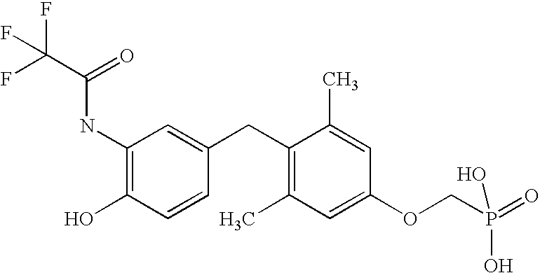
C1(NC(C(F)(F)F)=O)=C(O)C=CC(CC2=C(C)C=C(OCP(O)(O)=O)C=C2C)=C1
